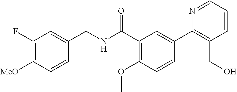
C1=CC([MeO])=C(F)C=C1CNC(C1=C(OC)C=CC(C2=C(CO)C=CC=N2)=C1)=O
